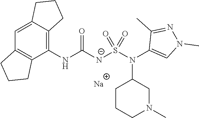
[Na].C1(NC([N-]S(N(C2=CN(C)N=C2C)C2CCCN(C)C2)(=O)=O)=O)=C2C(=CC3=C1CCC3)CCC2
